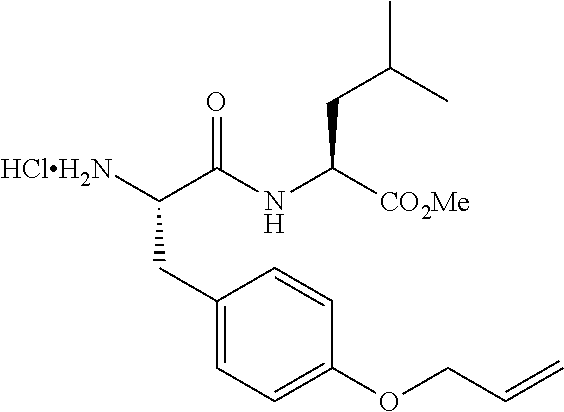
[HClH2N]C(C(NC([CO2Me])CC(C)C)=O)CC1=CC=C(OCC=C)C=C1
